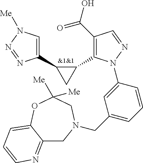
C1(C(O)=O)=C(C2C(C3=CN([Me])N=N3)C2)N(C2=CC(CN3CC4=NC=CC=C4OC([Me])([Me])C3)=CC=C2)N=C1.[&1&1]
